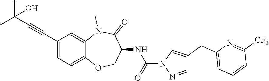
C1=C2C(=CC=C1C#CC(C)(C)O)OCC(NC(=O)N1N=CC(CC3=CC=CC([CF3])=N3)=C1)C(=O)N2C
